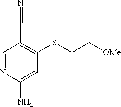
C1=NC(N)=CC(SCC[OMe])=C1C#N
